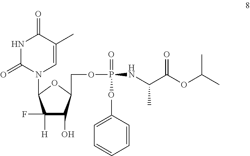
N1C(=O)N(C2C(F)([H])C(O)C(COP(=O)(OC3=CC=CC=C3)NC(C(OC(C)C)=O)C)O2)C=C(C)C1=O
